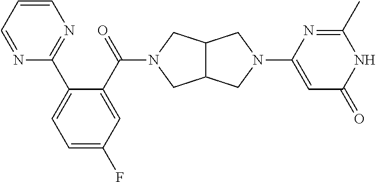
C12C(CN(C(C3=CC(F)=CC=C3C3=NC=CC=N3)=O)C1)CN(C1=CC(=O)NC(C)=N1)C2
